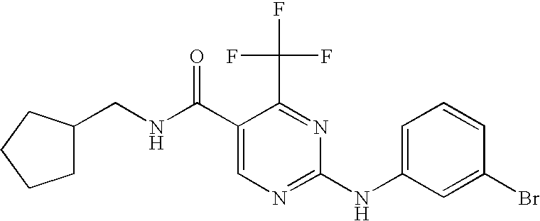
N(C(C1=CN=C(NC2=CC=CC(Br)=C2)N=C1C(F)(F)F)=O)CC1CCCC1
